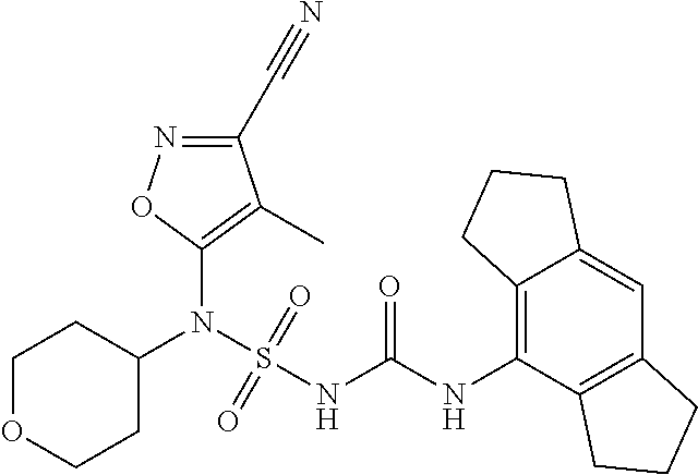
C1(N(S(NC(NC2=C3C(=CC4=C2CCC4)CCC3)=O)(=O)=O)C2CCOCC2)=C(C)C(C#N)=NO1
